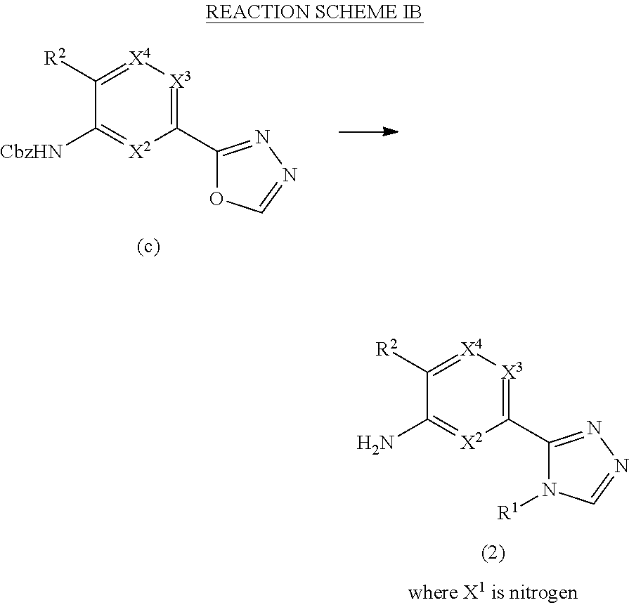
C1(C2=NN=CN2[R1])=[X3][X4]=C([R2])C(N)=[X2]1.C1(C2=NN=CO2)=[X3][X4]=C([R2])C([CbzHN])=[X2]1
